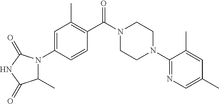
C1=C(N2C(C)C(=O)NC2=O)C=CC(C(N2CCN(C3=NC=C(C)C=C3C)CC2)=O)=C1C
